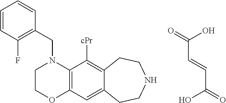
C1COC2=C(N1CC1=C(F)C=CC=C1)C([cPr])=C1C(=C2)CCNCC1.OC(=O)C=CC(O)=O
